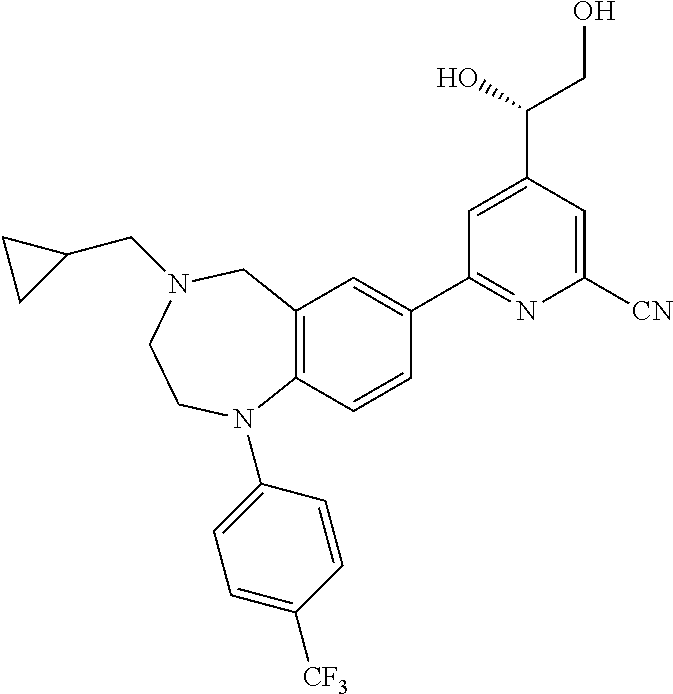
C12=C(C=CC(C3=NC([CN])=CC(C(CO)O)=C3)=C1)N(C1=CC=C([CF3])C=C1)CCN(CC1CC1)C2
